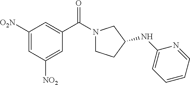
C1([O2N])=CC([NO2])=CC(C(N2CCC(NC3=CC=CC=N3)C2)=O)=C1
